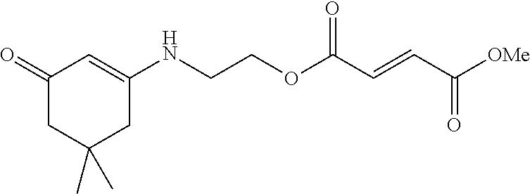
[OMe]C(C=CC(OCCNC1=CC(=O)CC(C)(C)C1)=O)=O
